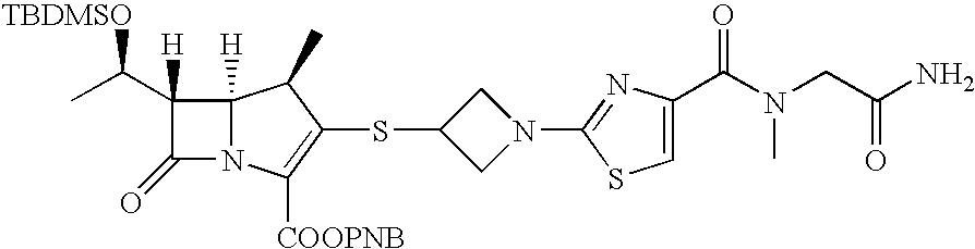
C1(C(C)[TBDMSO])([H])C(=O)N2C1([H])C(C)C(SC1CN(C3=NC(C(N(CC(N)=O)C)=O)=CS3)C1)=C2[COOPNB]
